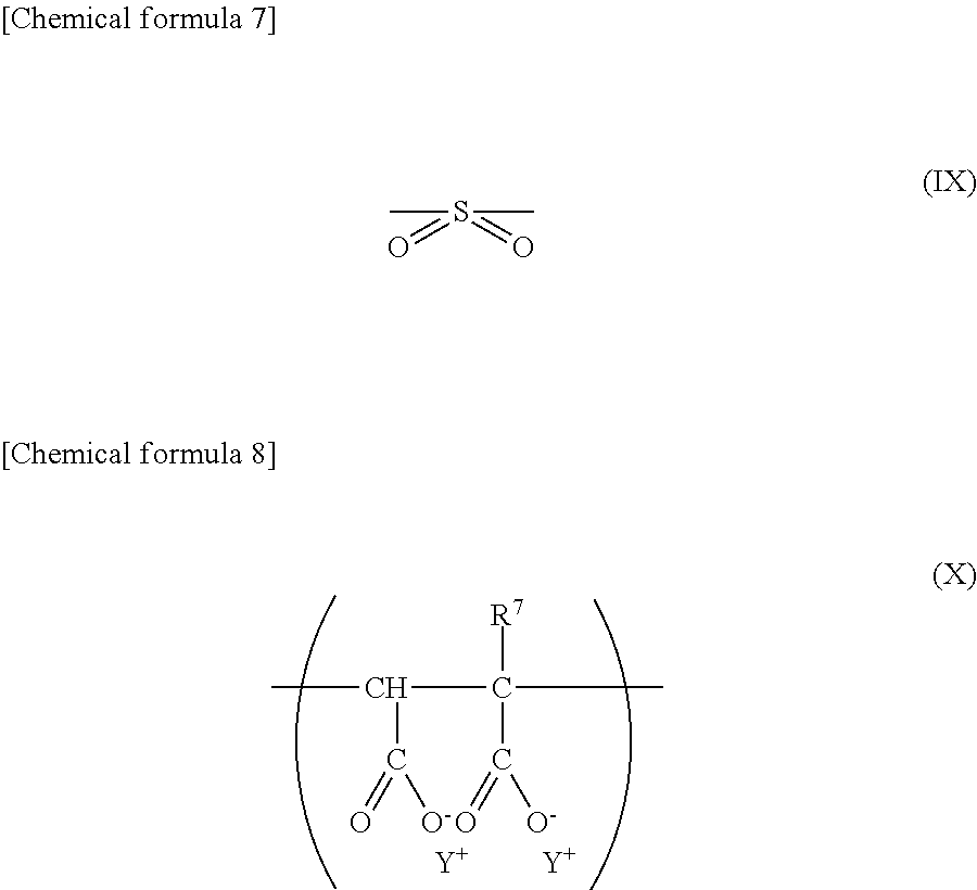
CC(C([R7])(C)C(=O)[O-])C(=O)[O-].[Y].[Y].CS(C)(=O)=O
